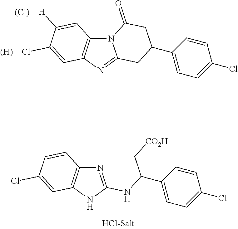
N12C3=C(N=C1CC(C1=CC=C(Cl)C=C1)CC2=O)C=C(Cl)C([H])=C3.[(Cl)].[(H)].N1=C(NC(C[CO2H])C2=CC=C(Cl)C=C2)NC2=C1C=CC(Cl)=C2
